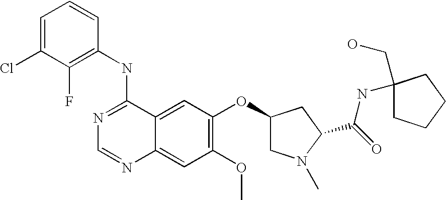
C1=C(Cl)C(F)=C(NC2=NC=NC3=CC(OC)=C(OC4CN(C)C(C(=O)NC5(CO)CCCC5)C4)C=C23)C=C1
